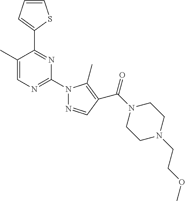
C1=CC=C(C2=NC(N3N=CC(C(N4CCN(CCOC)CC4)=O)=C3C)=NC=C2C)S1
